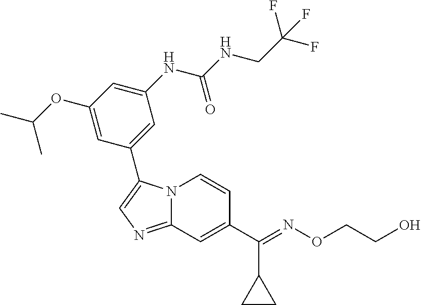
C1(OC(C)C)=CC(C2=CN=C3N2C=CC(C(=NOCCO)C2CC2)=C3)=CC(NC(NCC(F)(F)F)=O)=C1
